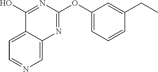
C1=NC=C2C(=C1)C(O)=NC(OC1=CC=CC(CC)=C1)=N2
